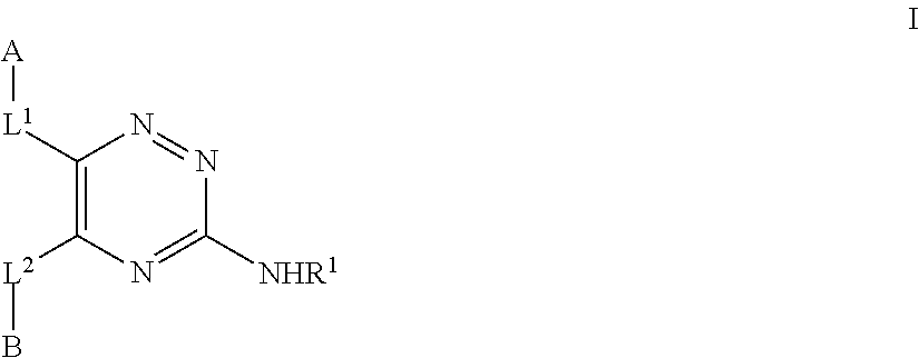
C1([L1][A])=C([L2]B)N=C([NHR1])N=N1
